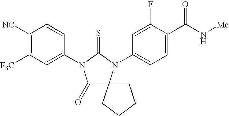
C1([NC])=C([F3C])C=C(N2C(=O)C3(N(C4=CC=C(C(N[Me])=O)C(F)=C4)C2=S)CCCC3)C=C1
